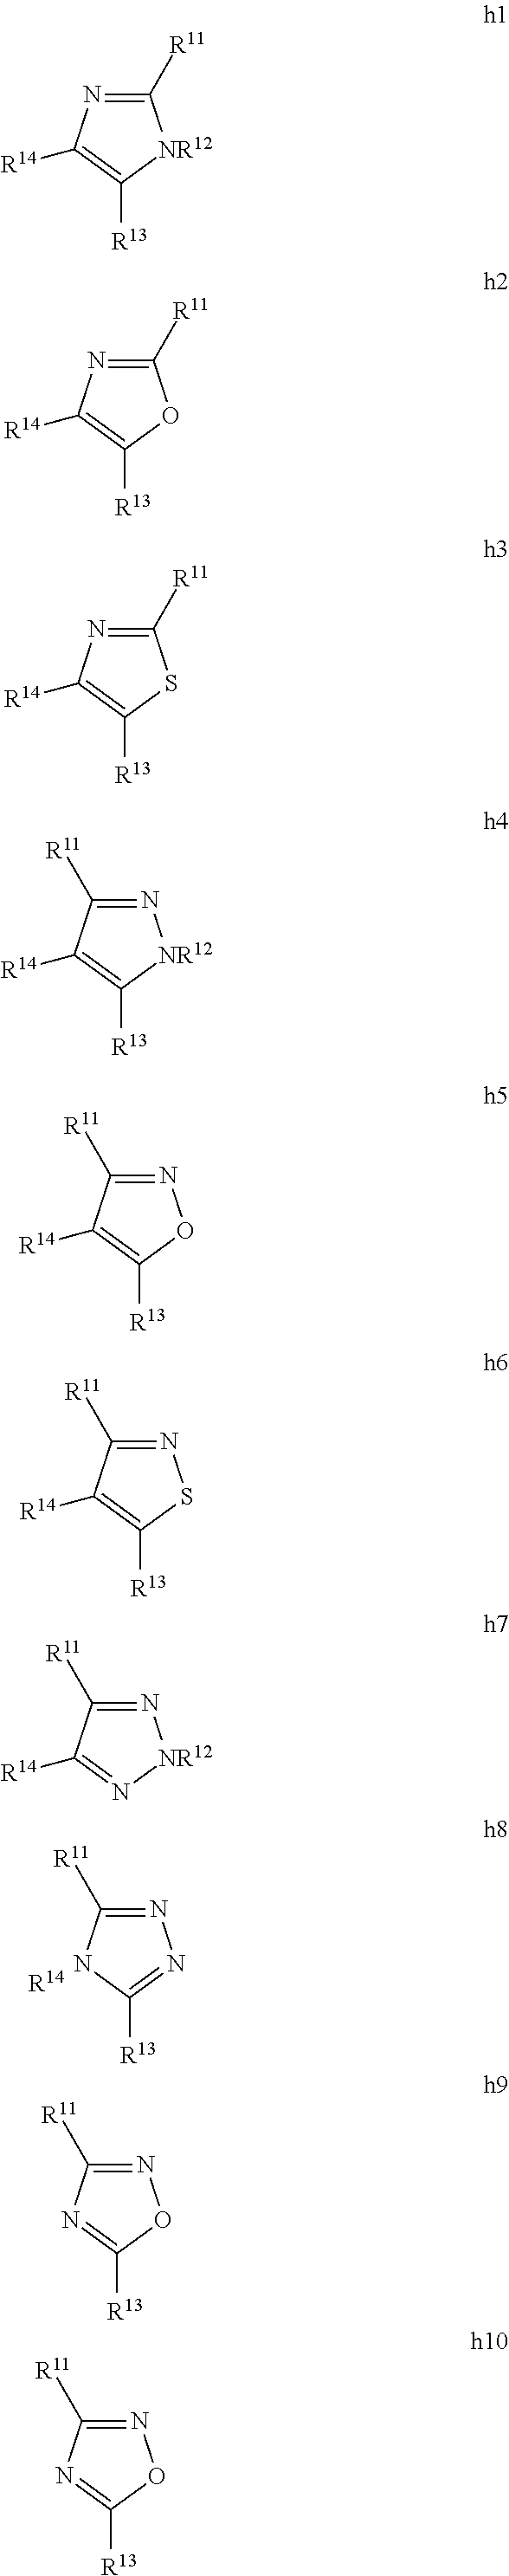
N1=C([R11])NC([R13])=N1.[R14].C1([R11])=NC([R14])=C([R13])[NR12]1.C1([R11])=NC([R14])=C([R13])O1.C1([R11])=NC([R14])=C([R13])S1.N1=C([R11])C([R14])=C([R13])[NR12]1.N1=C([R11])C([R14])=C([R13])O1.N1=C([R11])C([R14])=C([R13])S1.N1=C([R11])C([R14])=N[NR12]1.N1=C([R11])N=C([R13])O1.N1=C([R11])N=C([R13])O1
